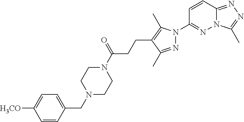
N12C(=NN=C1C)C=CC(N1N=C(C)C(CCC(N3CCN(CC4=CC=C([H3CO])C=C4)CC3)=O)=C1C)=N2
